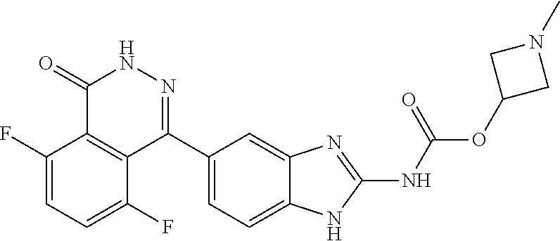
O(C1CN(C)C1)C(=O)NC1=NC2=CC(C3=NNC(=O)C4=C3C(F)=CC=C4F)=CC=C2N1
